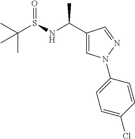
C(S(=O)NC(C1=CN(C2=CC=C(Cl)C=C2)N=C1)C)(C)(C)C
